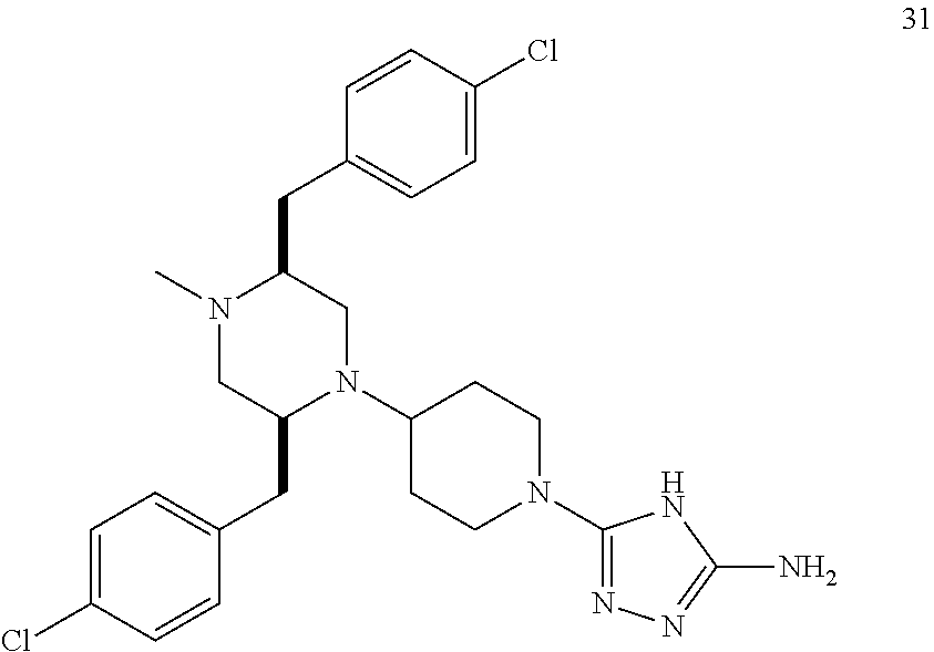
N1(C2CCN(C3=NN=C(N)N3)CC2)CC(CC2=CC=C(Cl)C=C2)N(C)CC1CC1=CC=C(Cl)C=C1
